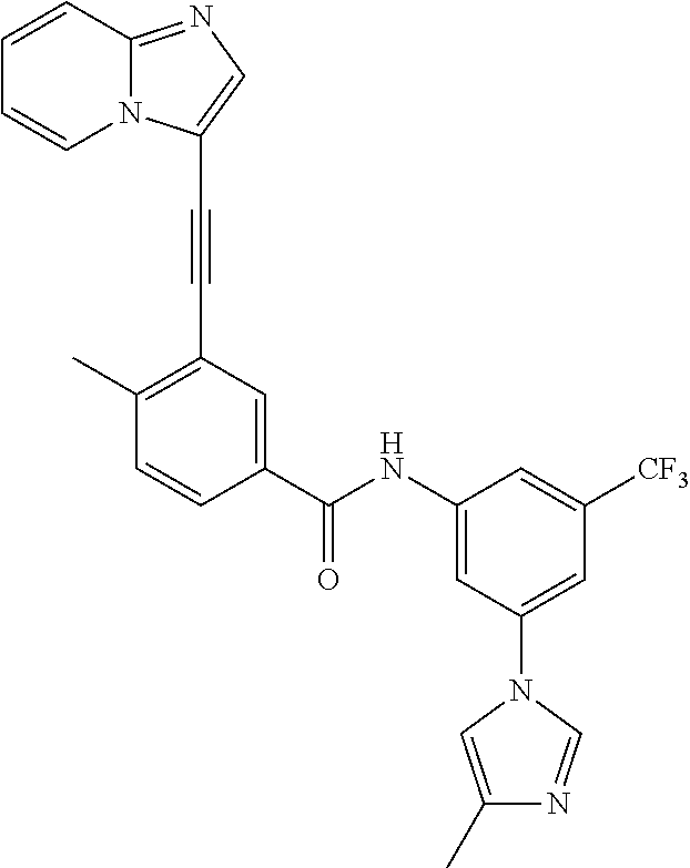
C1=CC2=NC=C(C#CC3=C(C)C=CC(C(=O)NC4=CC(N5C=C(C)N=C5)=CC([CF3])=C4)=C3)N2C=C1
